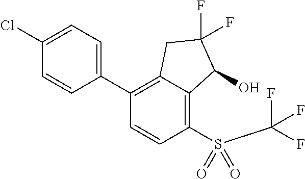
C1(C2=CC=C(Cl)C=C2)=C2C(=C(S(=O)(C(F)(F)F)=O)C=C1)C(O)C(F)(F)C2
